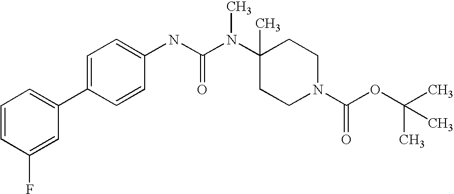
C1=CC(F)=CC(C2=CC=C(NC(N(C3(C)CCN(C(OC(C)(C)C)=O)CC3)C)=O)C=C2)=C1
